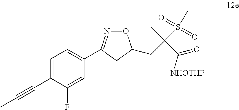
C1=C(C#CC)C(F)=CC(C2=NOC(CC(C(=O)[NHOTHP])(C)S(C)(=O)=O)C2)=C1
